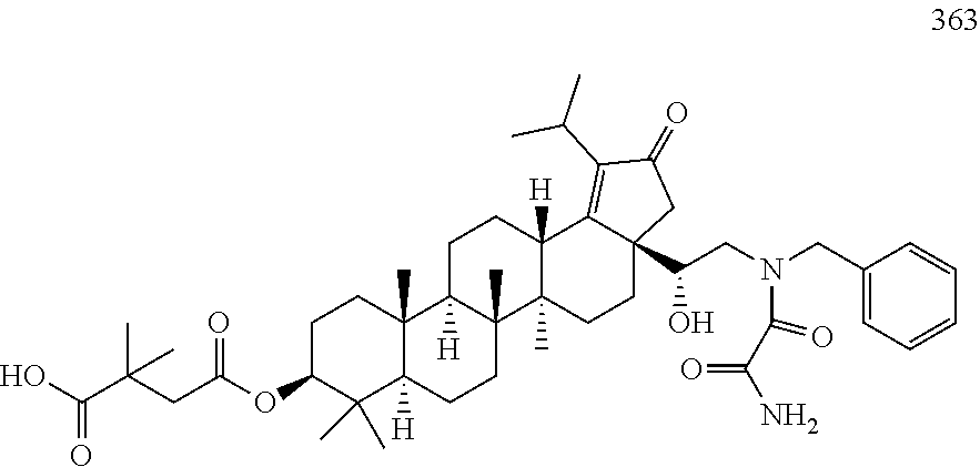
C1C(OC(CC(C(O)=O)(C)C)=O)C(C)(C)C2([H])C(C)(C1)C1([H])C(C)(CC2)C2(C)C([H])(CC1)C1=C(C(C)C)C(=O)CC1(C(CN(CC1=CC=CC=C1)C(C(N)=O)=O)O)CC2
